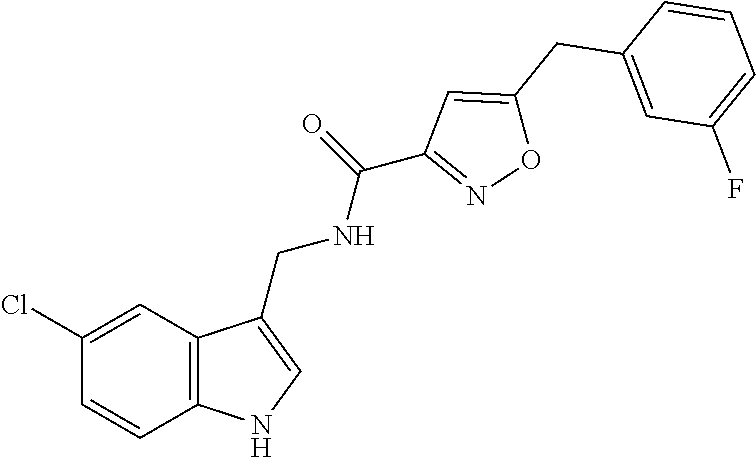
C12=C(C=C(Cl)C=C1)C(CNC(C1=NOC(CC3=CC(F)=CC=C3)=C1)=O)=CN2
